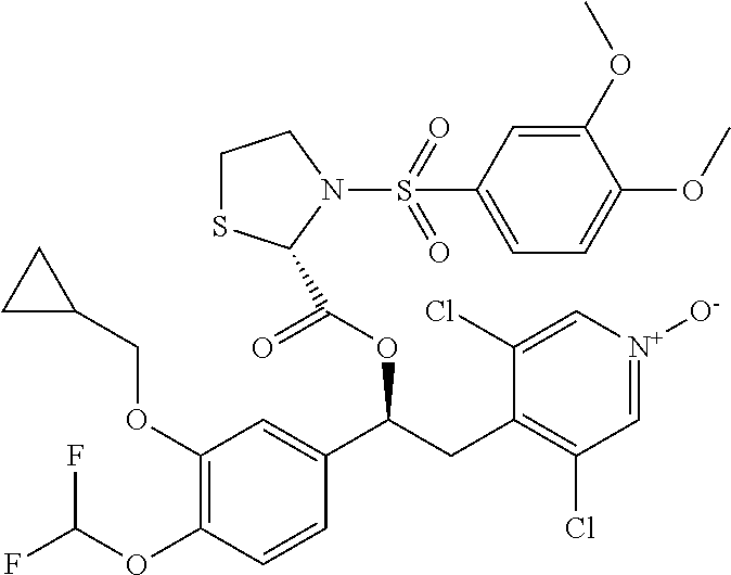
C1(OCC2CC2)=C(OC(F)F)C=CC(C(OC(=O)C2SCCN2S(=O)(=O)C2=CC=C(OC)C(OC)=C2)CC2=C(Cl)C=[N+]([O-])C=C2Cl)=C1
